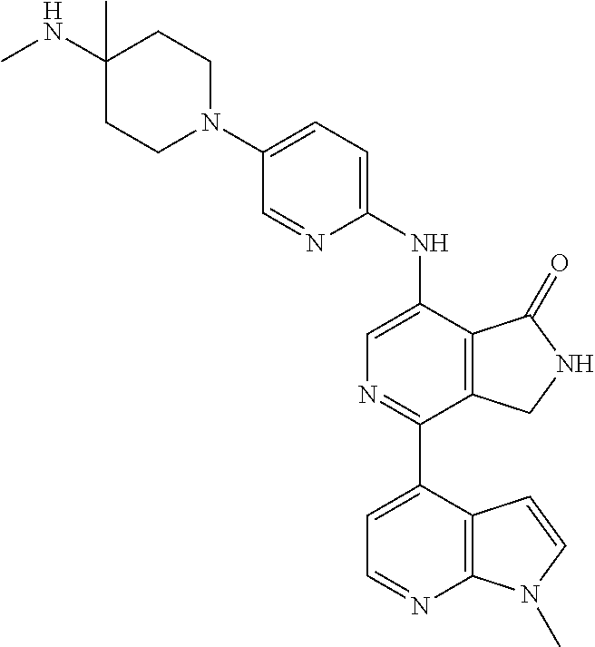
C1(N2CCC(NC)(C)CC2)=CC=C(NC2=CN=C(C3=CC=NC4=C3C=CN4C)C3=C2C(=O)NC3)N=C1
